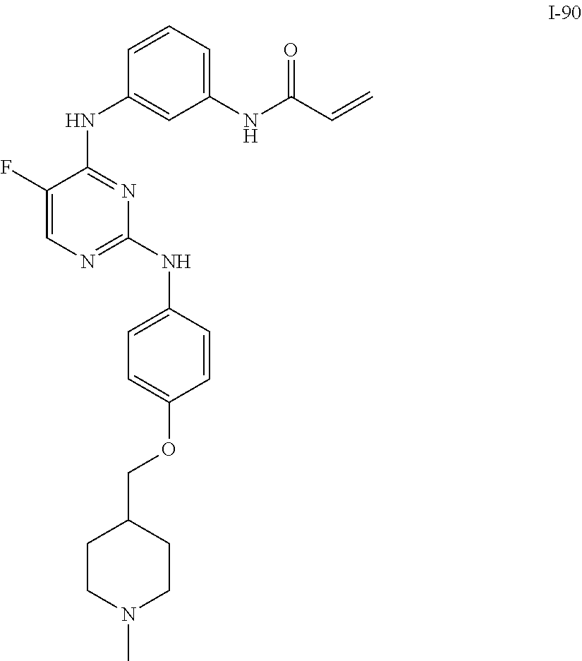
FC1=CN=C(NC2=CC=C(OCC3CCN(C)CC3)C=C2)N=C1NC1=CC(NC(C=C)=O)=CC=C1
